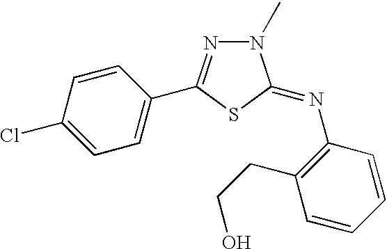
C1=C(Cl)C=CC(C2=NN(C)C(=NC3=C(CCO)C=CC=C3)S2)=C1
